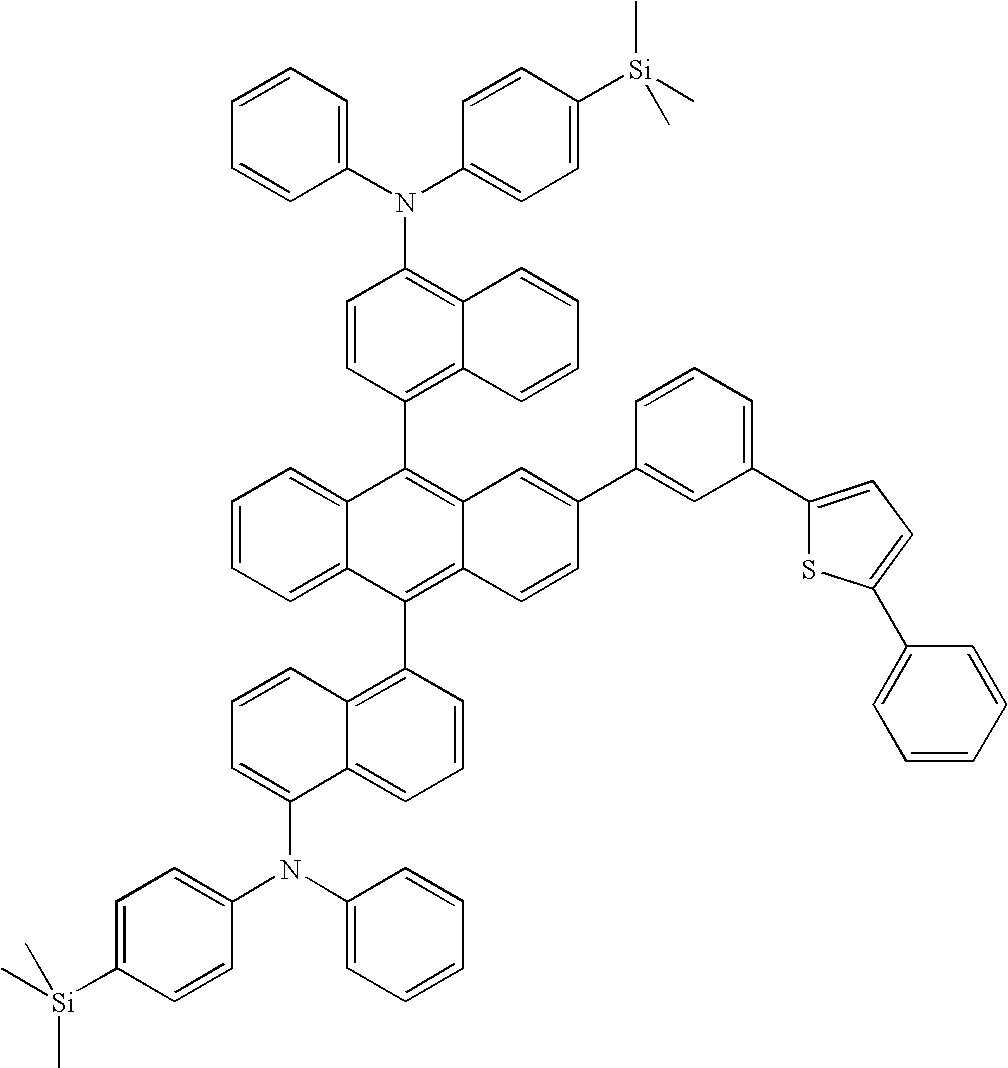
C1=CC=C2C(=C1)C(C1=C3C(=C(N(C4=CC=C([Si](C)(C)C)C=C4)C4=CC=CC=C4)C=C1)C=CC=C3)=C1C(=C2C2=C3C(=CC=C2)C(N(C2=CC=CC=C2)C2=CC=C([Si](C)(C)C)C=C2)=CC=C3)C=CC(C2=CC(C3=CC=C(C4=CC=CC=C4)S3)=CC=C2)=C1
